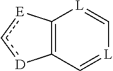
C12=C(C=[L]C=[L]1)[D]c[E]2
